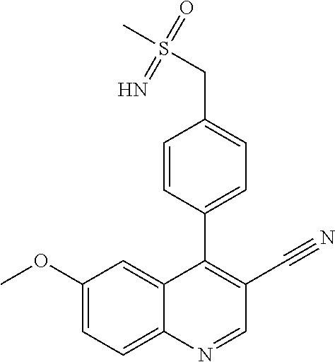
C1(OC)=CC=C2C(=C1)C(C1=CC=C(CS(C)(=O)=N)C=C1)=C(C#N)C=N2
